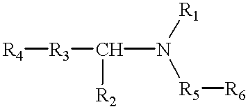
[R4][R3]C(N([R1])[R5][R6])[R2]
